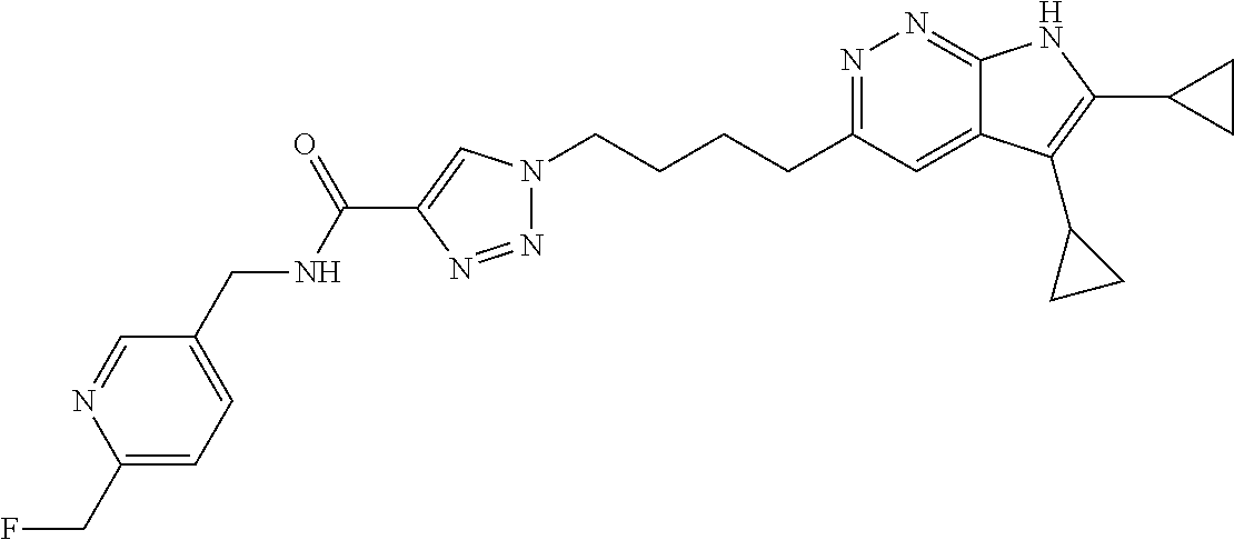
N1=C(CCCCN2N=NC(C(NCC3=CC=C(CF)N=C3)=O)=C2)C=C2C(=N1)NC(C1CC1)=C2C1CC1
